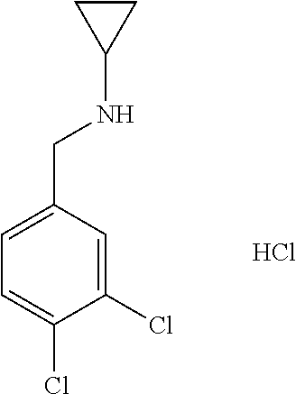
C1=C(Cl)C(Cl)=CC(CNC2CC2)=C1.Cl
